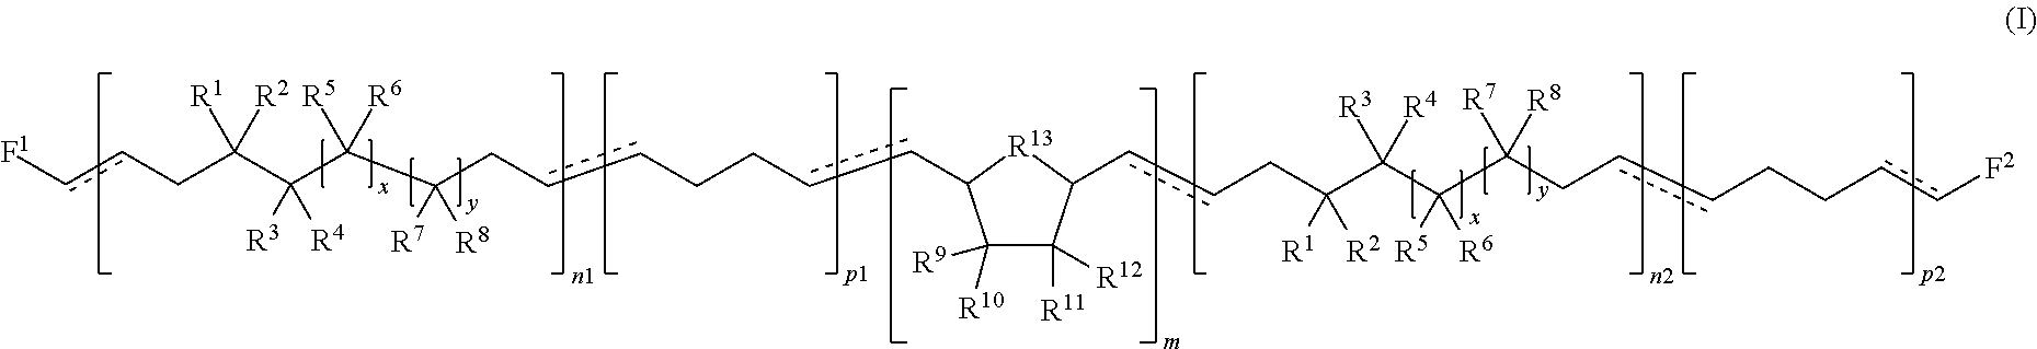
[F1]ccCC(C(C(C(CccCCccC1C([R10])([R9])C([R11])([R12])C(ccCC(C(C(C(CccCCcc[F2])([R7])[R8])([R5])[R6])([R3])[R4])([R1])[R2])[R13]1)([R7])[R8])([R5])[R6])([R3])[R4])([R1])[R2]
